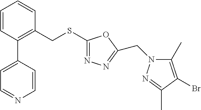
C1=CC(C2=CC=NC=C2)=C(CSC2=NN=C(CN3C(C)=C(Br)C(C)=N3)O2)C=C1
